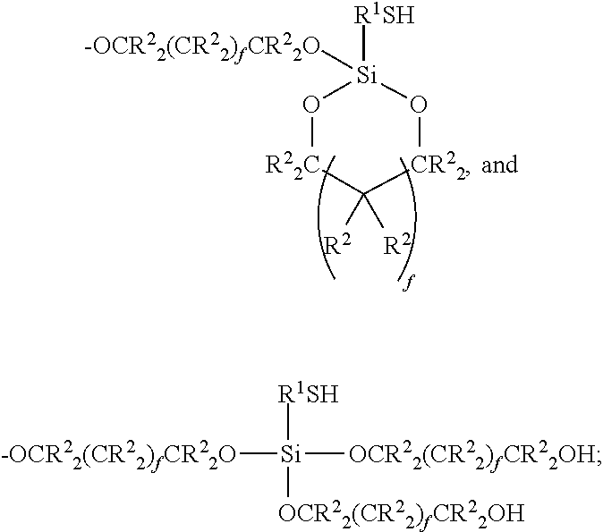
O1[R22C]C([R2])([R2])[CR22]O[Si]1([R1SH])[-OCR22(CR22)fCR22O].[-OCR22(CR22)fCR22O][Si]([R1SH])([OCR22(CR22)fCR22OH])[OCR22(CR22)fCR22OH]
